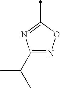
C1(C(C)C)=NOC(C)=N1
